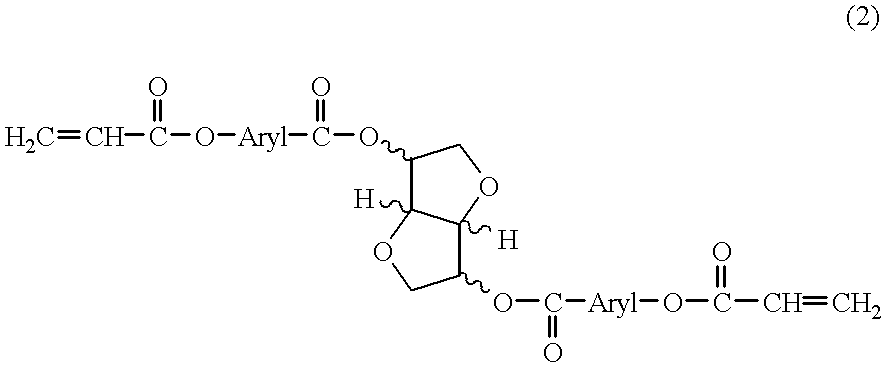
C1(OC(=O)[Aryl]OC(C=C)=O)C2([H])C([H])(OC1)C(OC([Aryl]OC(C=C)=O)=O)CO2
